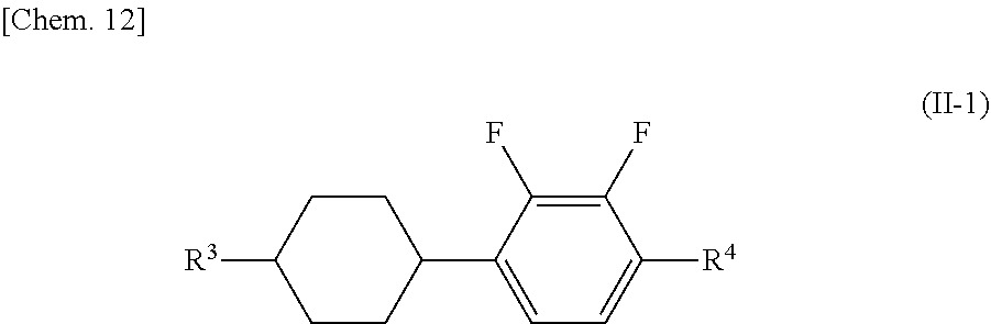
C1([R3])CCC(C2=CC=C([R4])C(F)=C2F)CC1
